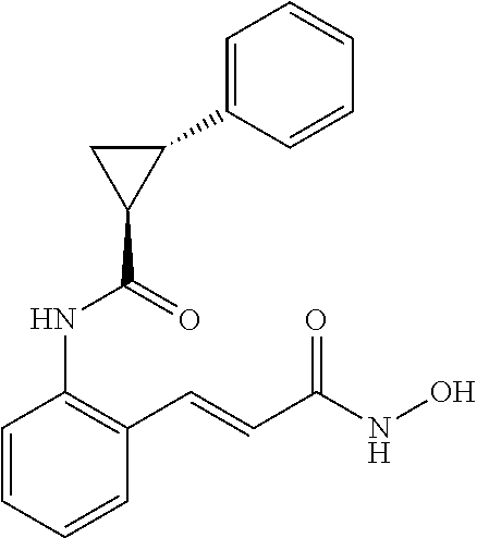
C1=CC=CC(C=CC(NO)=O)=C1NC(=O)C1C(C2=CC=CC=C2)C1
